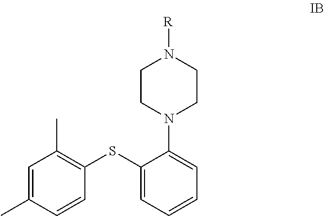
C1=C(C)C=CC(SC2=CC=CC=C2N2CCN([R])CC2)=C1C
